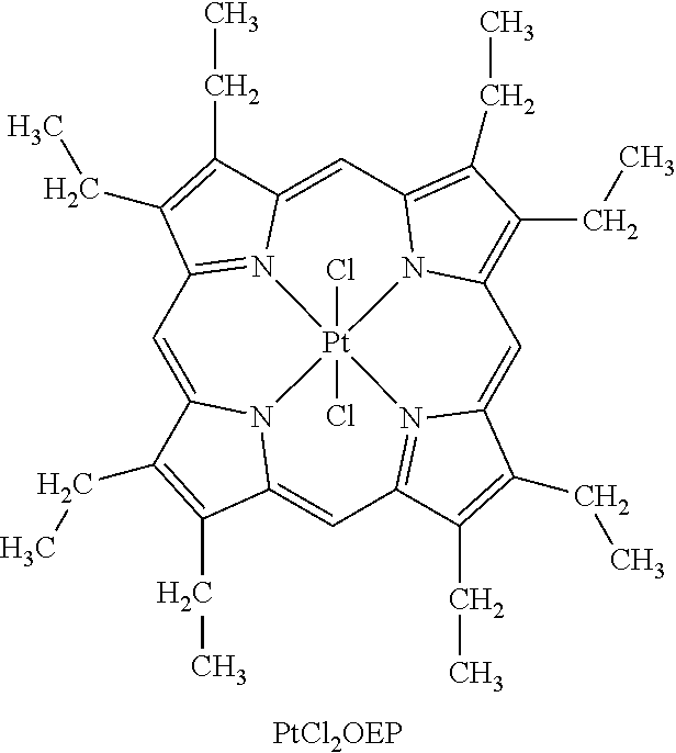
C1=C2N3C(=CC4=N5C(=CC6=C(CC)C(CC)=C7C=C8N(=C1C(CC)=C8CC)[Pt]53(Cl)(Cl)N76)C(CC)=C4CC)C(CC)=C2CC
